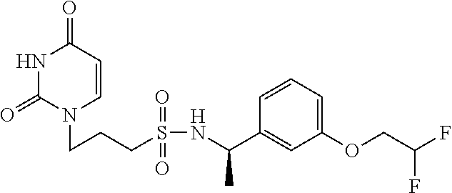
N1C(=O)N(CCCS(NC(C2=CC(OCC(F)F)=CC=C2)C)(=O)=O)C=CC1=O
